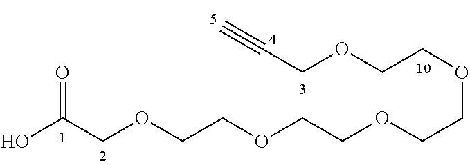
OC(COCCOCCOCCOCCOCC#C)=O
